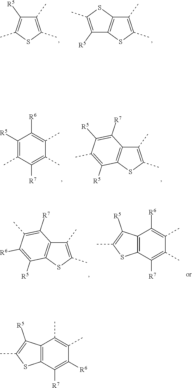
C1([R5])=C(C)SC(C)=C1C.C1([R5])=C(C)SC2=C1SC(C)=C2C.C1([R7])=C(C)C(C)=C([R6])C([R5])=C1C.C12=C(C([R5])=C(C)C([R5])=C1[R7])SC(C)=C2C.C12=C(C([R5])=C([R6])C(C)=C1[R7])SC(C)=C2C.C1([R7])=C(C)C(C)=C([R6])C2=C1SC(C)=C2[R5].C1([R7])=C([R6])C(C)=C(C)C2=C1SC(C)=C2[R5]
